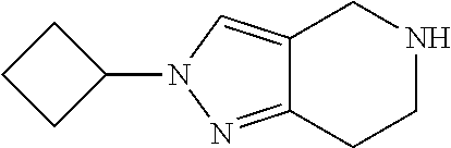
C12=CN(C3CCC3)N=C1CCNC2
